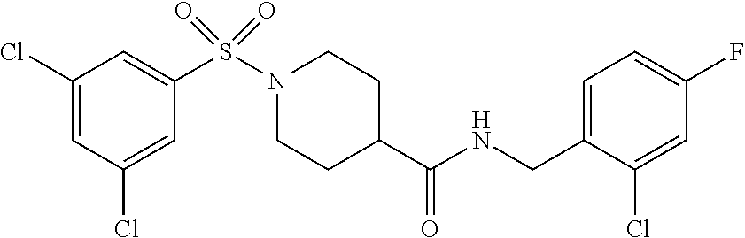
C1(Cl)=CC(Cl)=CC(S(N2CCC(C(NCC3=CC=C(F)C=C3Cl)=O)CC2)(=O)=O)=C1
